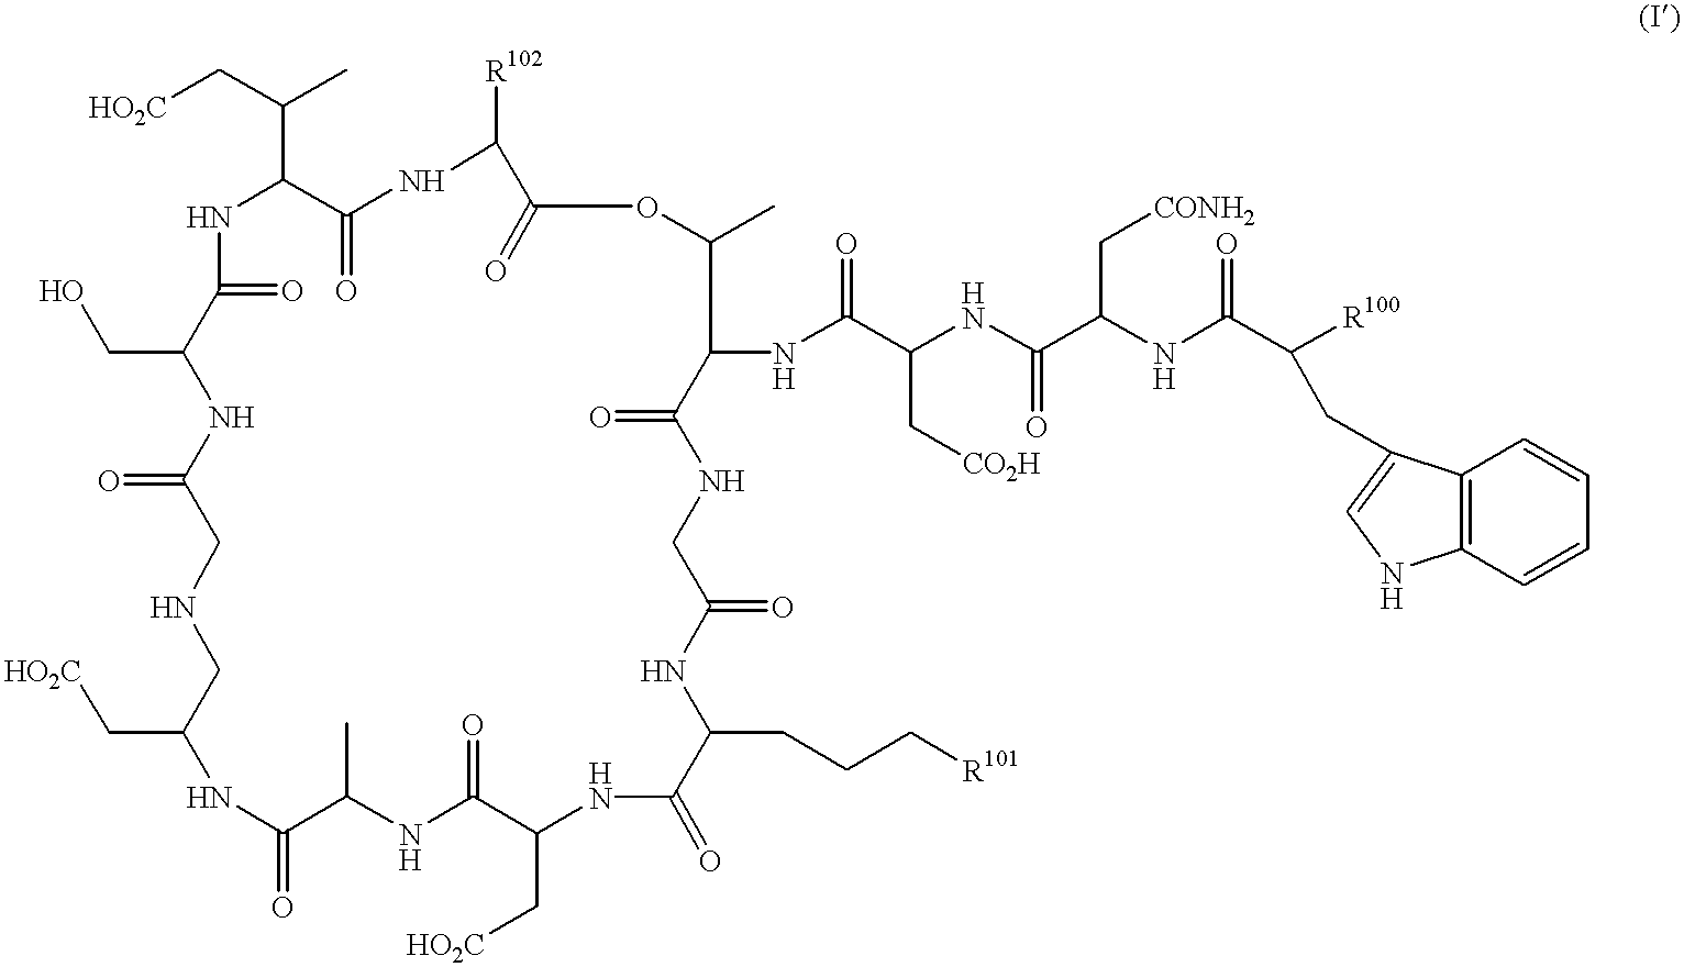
[HO2C]CC1NC(=O)C(C)NC(=O)C(C[HO2C])NC(=O)C(CCC[R101])NC(=O)CNC(=O)C(NC(=O)C(C[CO2H])NC(C(NC(C([R100])CC2=CNC3=C2C=CC=C3)=O)C[CONH2])=O)C(C)OC(=O)C([R102])NC(=O)C(C(C[HO2C])C)NC(=O)C(CO)NC(=O)CNC1
